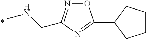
C1CCC(C2=NC(CNC)=NO2)C1
